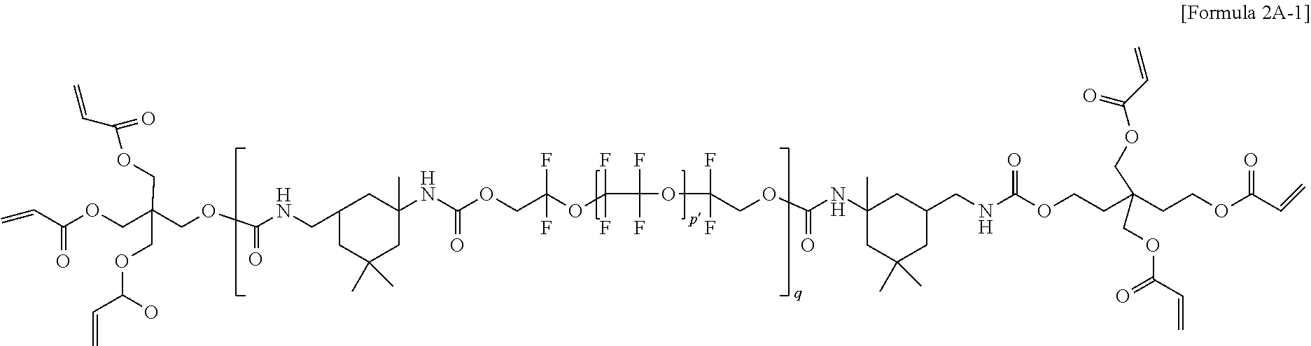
C(OC(NCC1CC(C)(C)CC(C)(NC(=O)OCC(F)(F)OC(C(OC(F)(F)COC(=O)NC2(C)CC(CNC(OCCC(COC(C=C)=O)(COC(C=C)=O)CCOC(C=C)=O)=O)CC(C)(C)C2)(F)F)(F)F)C1)=O)C(COC(=O)C=C)(COC(C=C)=O)COC(C=C)O
